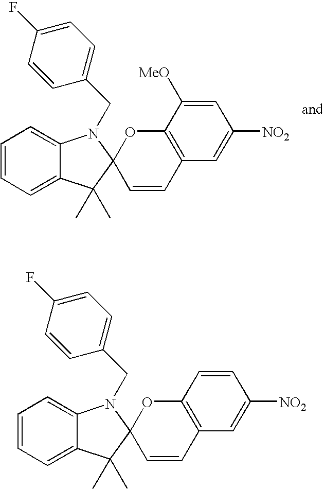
C1=CC=C2C(=C1)C(C)(C)C1(N2CC2=CC=C(F)C=C2)C=CC2=C(O1)C([MeO])=CC([NO2])=C2.C1=CC=C2C(=C1)C(C)(C)C1(N2CC2=CC=C(F)C=C2)C=CC2=C(O1)C=CC([NO2])=C2
